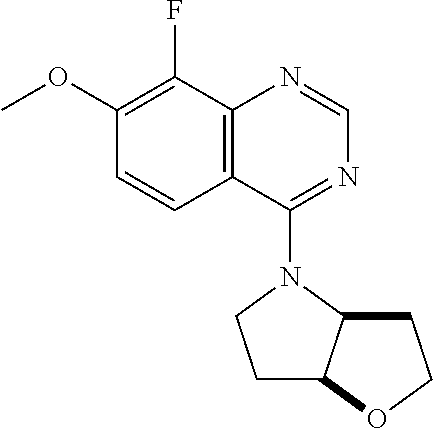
C1(OC)=C(F)C2=C(C=C1)C(N1C3C(CC1)OCC3)=NC=N2
